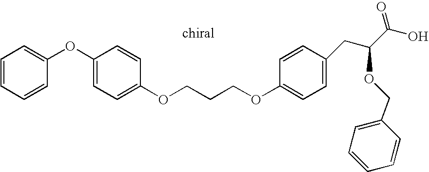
C1=CC=CC(OC2=CC=C(OCCCOC3=CC=C(CC(C(O)=O)OCC4=CC=CC=C4)C=C3)C=C2)=C1
